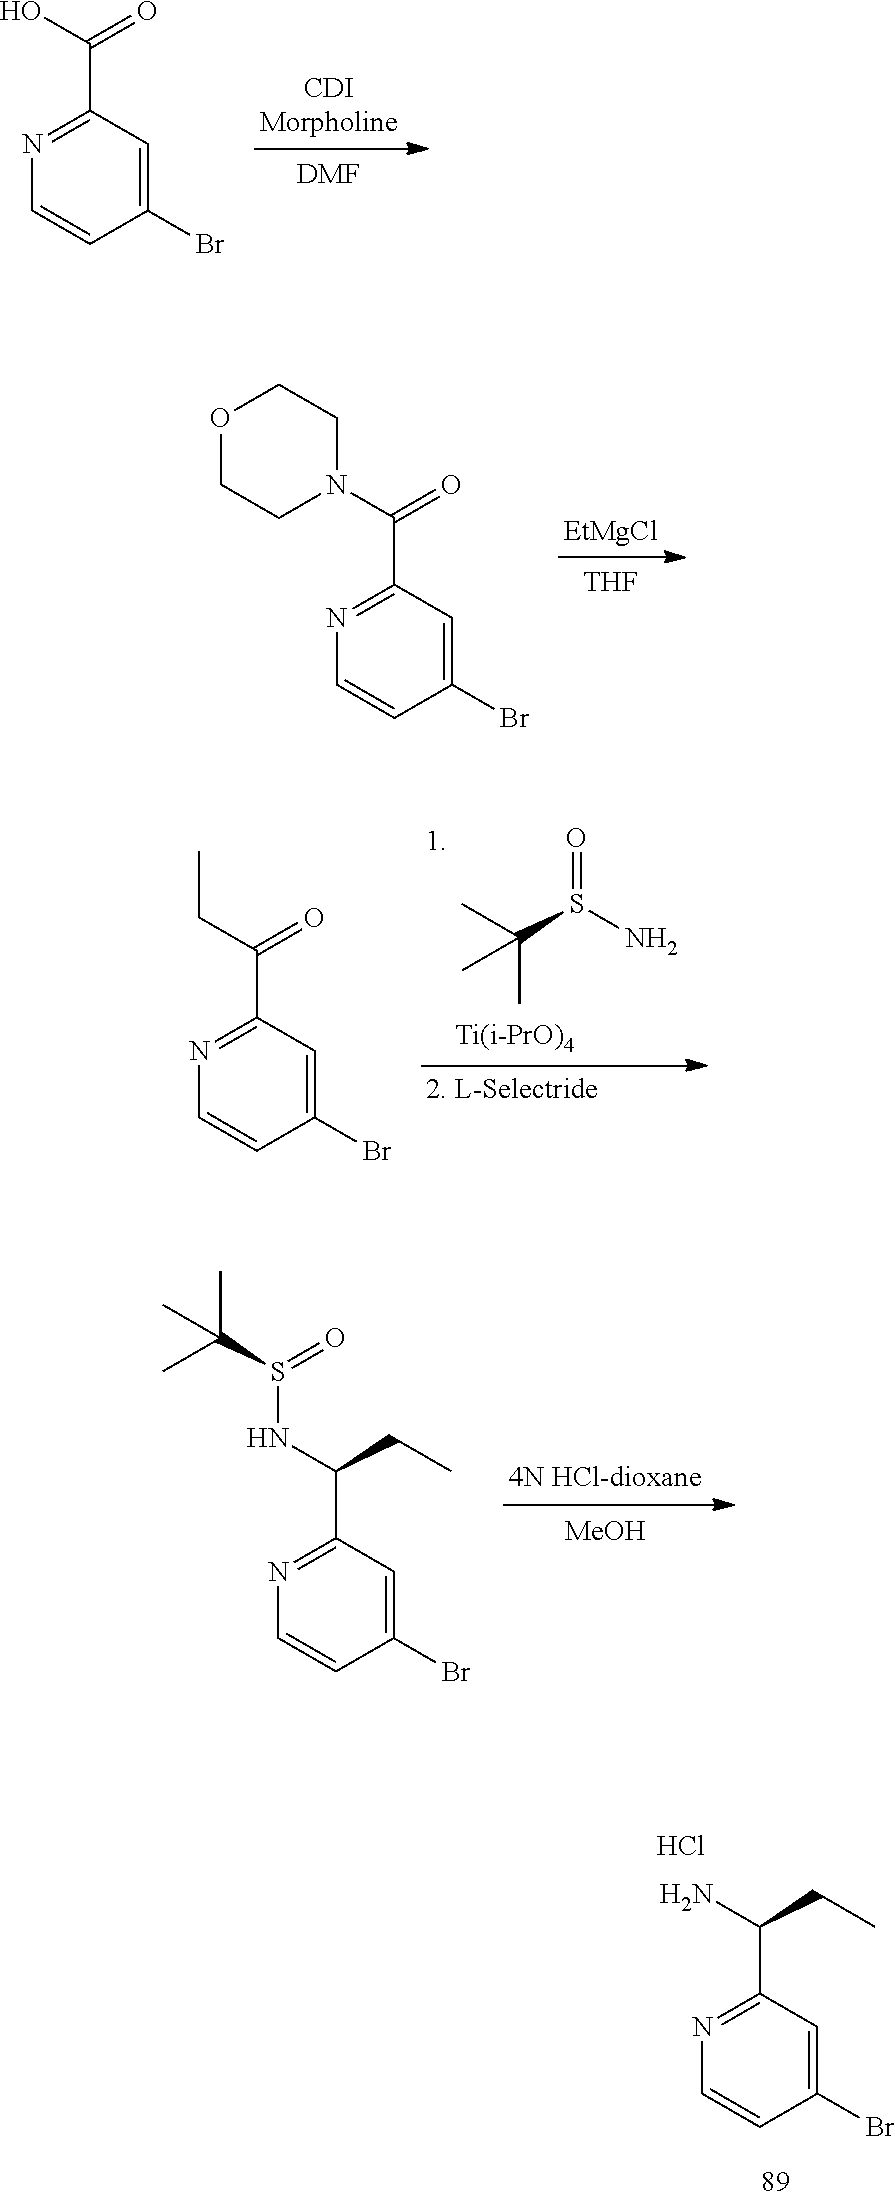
CC(S(N)=O)(C)C.C1(Br)=CC(C(CC)=O)=NC=C1.C1(Br)=CC(C(O)=O)=NC=C1.[DMF].[THF].[EtMgCl].C1(Br)=CC(C(N2CCOCC2)=O)=NC=C1.[MeOH].C1(Br)=CC(C(NS(C(C)(C)C)=O)CC)=NC=C1.C1(Br)=CC(C(N)CC)=NC=C1.Cl
